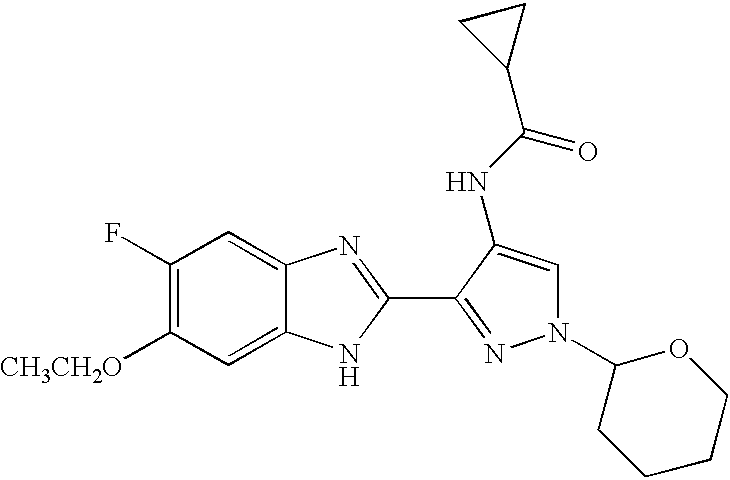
C1(F)=C([CH3CH2O])C=C2C(=C1)N=C(C1=NN(C3CCCCO3)C=C1NC(C1CC1)=O)N2
